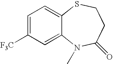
C1([F3C])=CC=C2C(=C1)N(C)C(=O)CCS2
